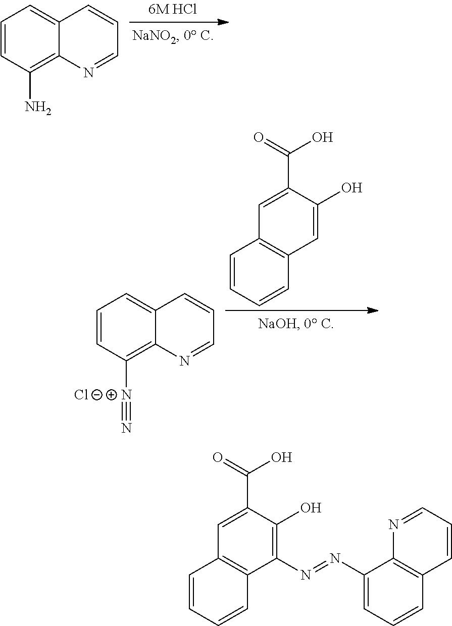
C1=CC(N)=C2C(=C1)C=CC=N2.C1=CC([N+]#N)=C2C(=C1)C=CC=N2.C1=CC=CC2=C1C=C(C(=O)O)C(O)=C2.[Cl-].C1=C(C(=O)O)C(O)=C(N=NC2=CC=CC3=C2N=CC=C3)C2=C1C=CC=C2
